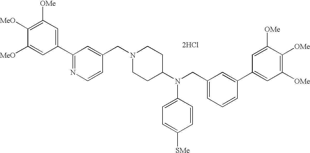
[2HCl].C1([OMe])=C([MeO])C([MeO])=CC(C2=NC=CC(CN3CCC(N(CC4=CC=CC(C5=CC([OMe])=C([OMe])C([OMe])=C5)=C4)C4=CC=C([SMe])C=C4)CC3)=C2)=C1
